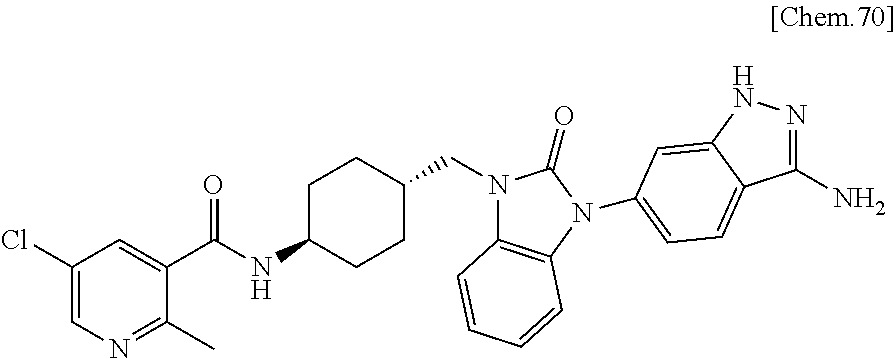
C1(Cl)=CN=C(C)C(C(NC2CCC(CN3C4=C(N(C5=CC=C6C(N)=NNC6=C5)C3=O)C=CC=C4)CC2)=O)=C1
